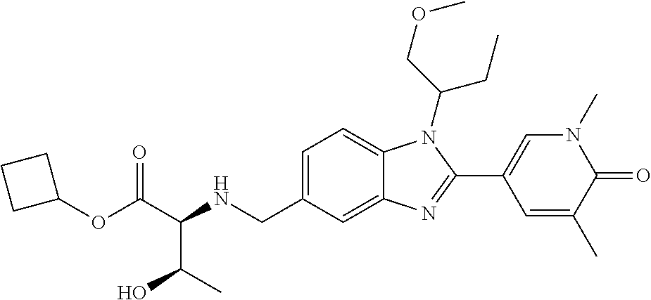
C1(OC(C(NCC2=CC=C3C(=C2)N=C(C2=CN(C)C(=O)C(C)=C2)N3C(COC)CC)C(O)C)=O)CCC1
